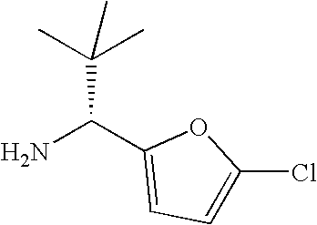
C1=C(Cl)OC(C(N)C(C)(C)C)=C1
